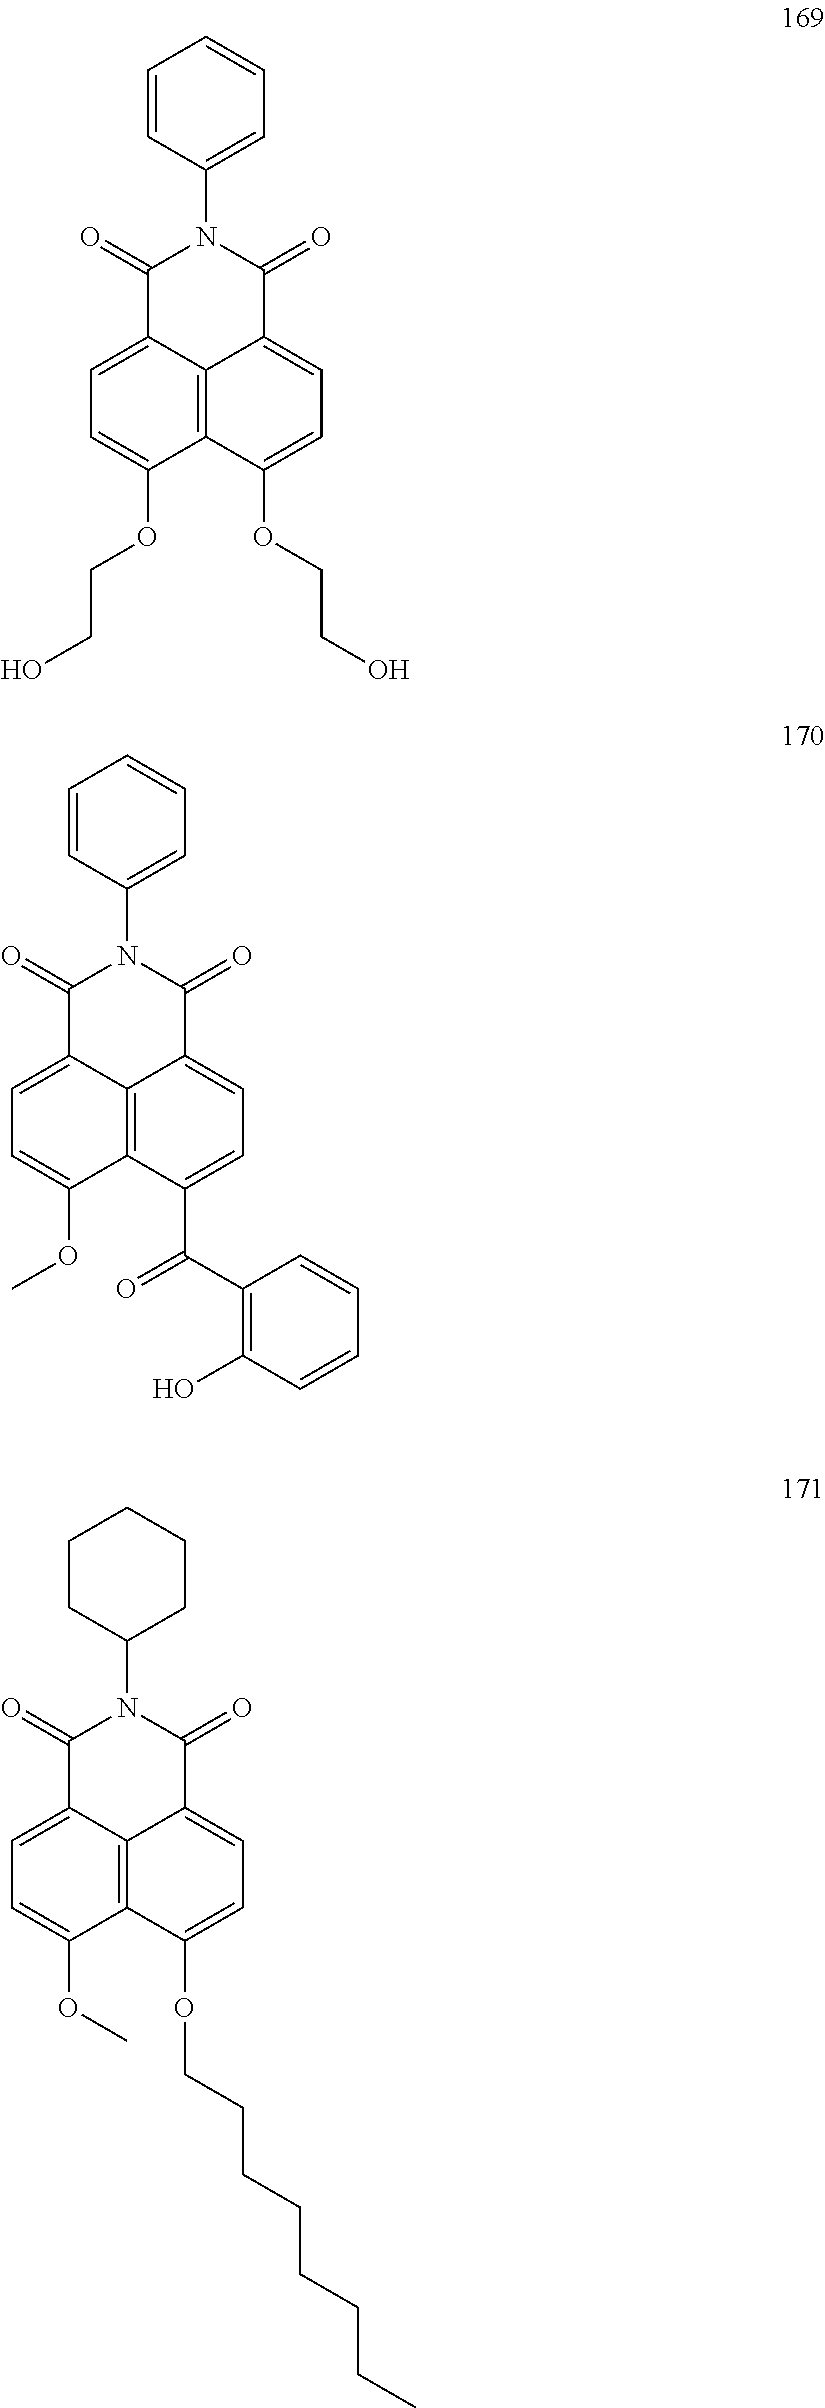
C1=C2C3=C(C(OCCO)=C1)C(OCCO)=CC=C3C(=O)N(C1=CC=CC=C1)C2=O.C1=C2C3=C(C(OC)=C1)C(C(C1=C(O)C=CC=C1)=O)=CC=C3C(=O)N(C1=CC=CC=C1)C2=O.C1=C2C3=C(C(OC)=C1)C(OCCCCCCCC)=CC=C3C(=O)N(C1CCCCC1)C2=O
